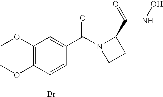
C1(OC)=C(OC)C(Br)=CC(C(N2CCC2C(=O)NO)=O)=C1
